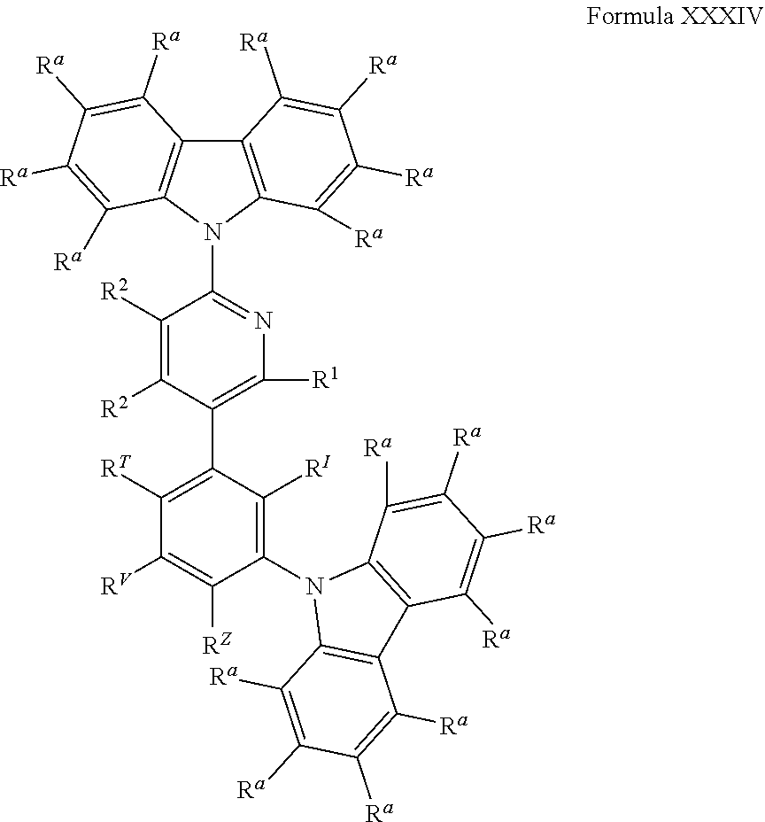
C1([R2])=C([R2])C(C2=C([RT])C([RV])=C([RZ])C(N3C4=C(C5=C3C([Ra])=C([Ra])C([Ra])=C5[Ra])C([Ra])=C([Ra])C([Ra])=C4[Ra])=C2[RI])=C([R1])N=C1N1C2=C(C3=C1C([Ra])=C([Ra])C([Ra])=C3[Ra])C([Ra])=C([Ra])C([Ra])=C2[Ra]
